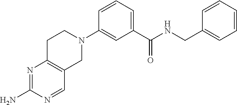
C1(N2CCC3=C(C2)C=NC(N)=N3)=CC(C(NCC2=CC=CC=C2)=O)=CC=C1
